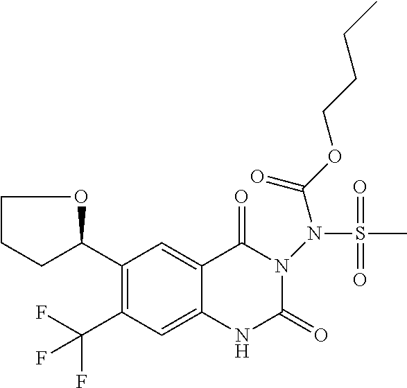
C1(C2OCCC2)=C(C(F)(F)F)C=C2C(=C1)C(=O)N(N(S(C)(=O)=O)C(OCCCC)=O)C(=O)N2
